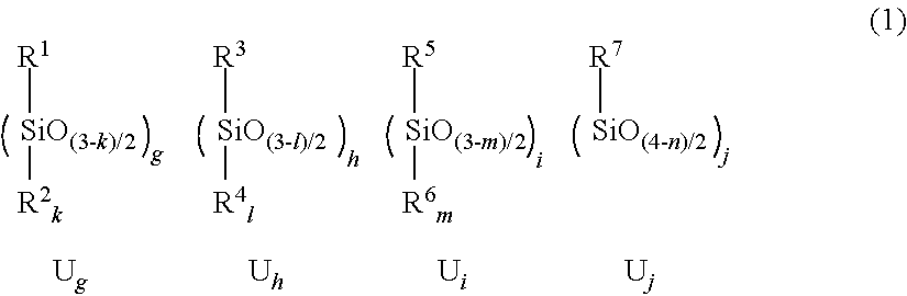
[R1][SiO(3-k)/2][R2k].[R3][SiO(3-l)/2][R4l].[R5][SiO(3-m)/2][R6m].[R7][SiO(4-n)/2]
